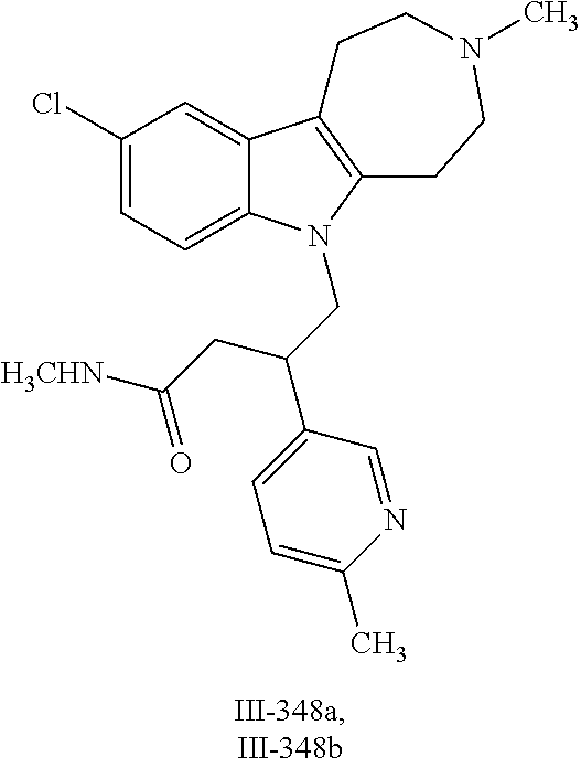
C1(Cl)=CC=C2C(=C1)C1=C(CCN(C)CC1)N2CC(C1=CC=C(C)N=C1)CC([H3CHN])=O
